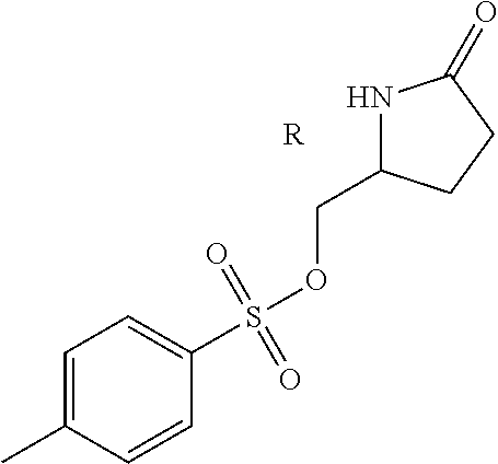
C1=C(C)C=CC(S(=O)(=O)OCC2NC(=O)CC2)=C1.[R]
